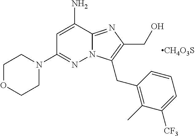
N12C(=NC(CO)=C1CC1=C(C)C([CF3])=CC=C1)C(N)=CC(N1CCOCC1)=N2.[CH4O3S]
